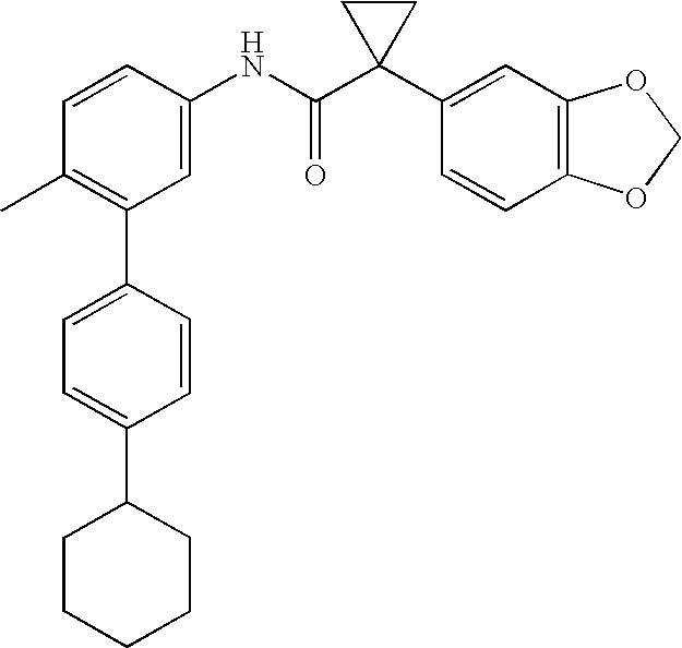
C1(NC(C2(C3=CC4=C(C=C3)OCO4)CC2)=O)=CC(C2=CC=C(C3CCCCC3)C=C2)=C(C)C=C1
